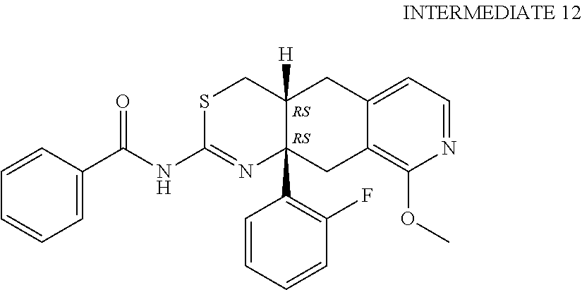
C1=C(C(NC2=NC3(C4=C(F)C=CC=C4)C([H])(CS2)CC2=CC=NC(OC)=C2C3)=O)C=CC=C1
